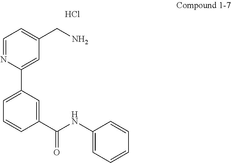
C1=NC(C2=CC=CC(C(NC3=CC=CC=C3)=O)=C2)=CC(CN)=C1.Cl
